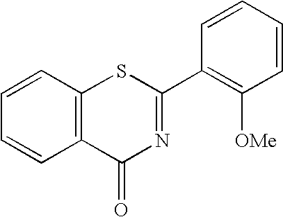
C1=CC2=C(C=C1)C(=O)N=C(C1=C([OMe])C=CC=C1)S2
